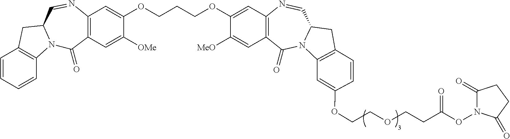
C1=CC=CC2=C1CC1N2C(=O)C2=C(N=C1)C=C(OCCCOC1=CC3=C(C=C1[MeO])C(=O)N1C(C=N3)CC3=C1C=C(OCCOCCC(ON1C(=O)CCC1=O)=O)C=C3)C([OMe])=C2
